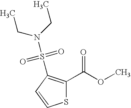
S1C(C(OC)=O)=C(S(N(CC)CC)(=O)=O)C=C1
